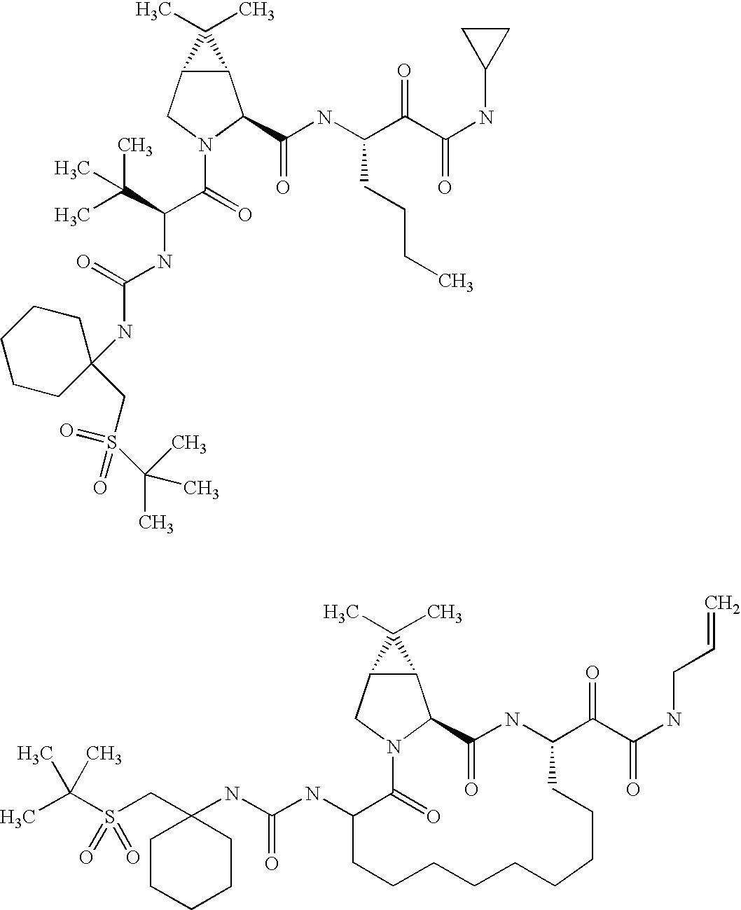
C(C(C(=O)N1C(C(NC(C(C(NC2CC2)=O)=O)CCCC)=O)C2C(C1)C2(C)C)NC(NC1(CS(=O)(=O)C(C)(C)C)CCCCC1)=O)(C)(C)C.C1(=O)N2C(C3C(C2)C3(C)C)C(=O)NC(C(C(NCC=C)=O)=O)CCCCCCCCCC1NC(NC1(CS(C(C)(C)C)(=O)=O)CCCCC1)=O
